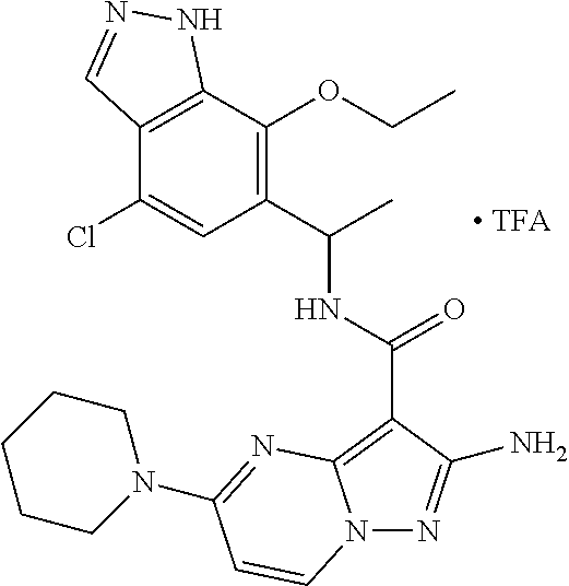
N12N=C(N)C(C(=O)NC(C)C3=C(OCC)C4=C(C(Cl)=C3)C=NN4)=C1N=C(N1CCCCC1)C=C2
